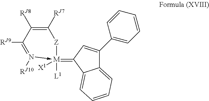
C12=CC=CC=C1C(=[M]1([X1])([L1])-N([RJ10])=C([RJ9])C([RJ8])=C([RJ7])[Z]1)C=C2C1=CC=CC=C1
